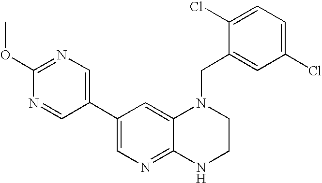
C12=CC(C3=CN=C(OC)N=C3)=CN=C1NCCN2CC1=CC(Cl)=CC=C1Cl
